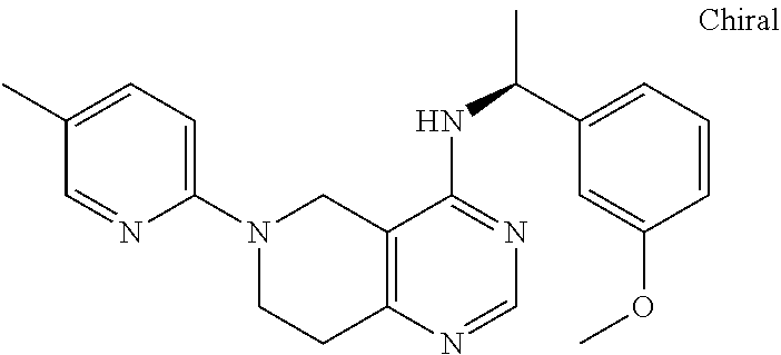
C1=C(C)C=NC(N2CCC3=C(C2)C(NC(C)C2=CC=CC(OC)=C2)=NC=N3)=C1
